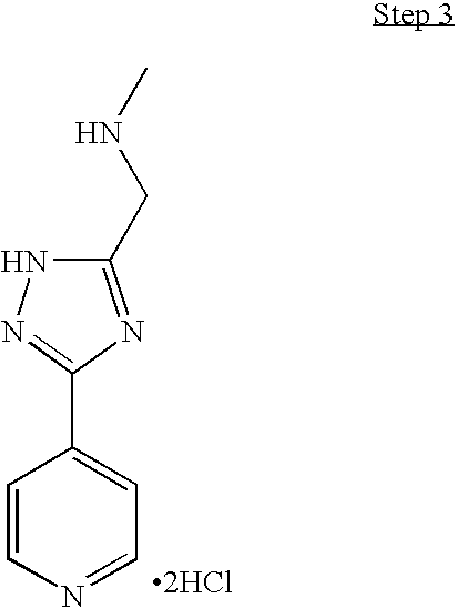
C1(CNC)=NC(C2=CC=NC=C2)=NN1.[2HCl]
